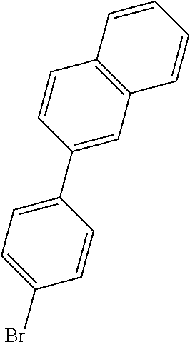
C1=CC2=C(C=C1)C=C(C1=CC=C(Br)C=C1)C=C2
